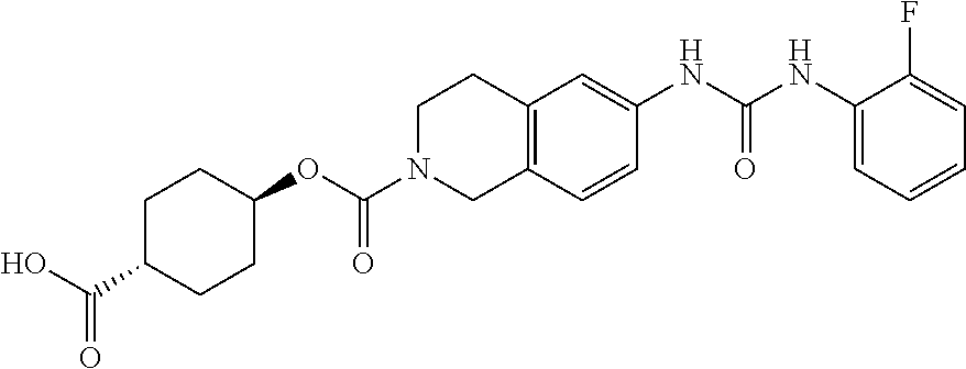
C1(NC(NC2=CC3=C(C=C2)CN(C(OC2CCC(C(O)=O)CC2)=O)CC3)=O)=CC=CC=C1F
